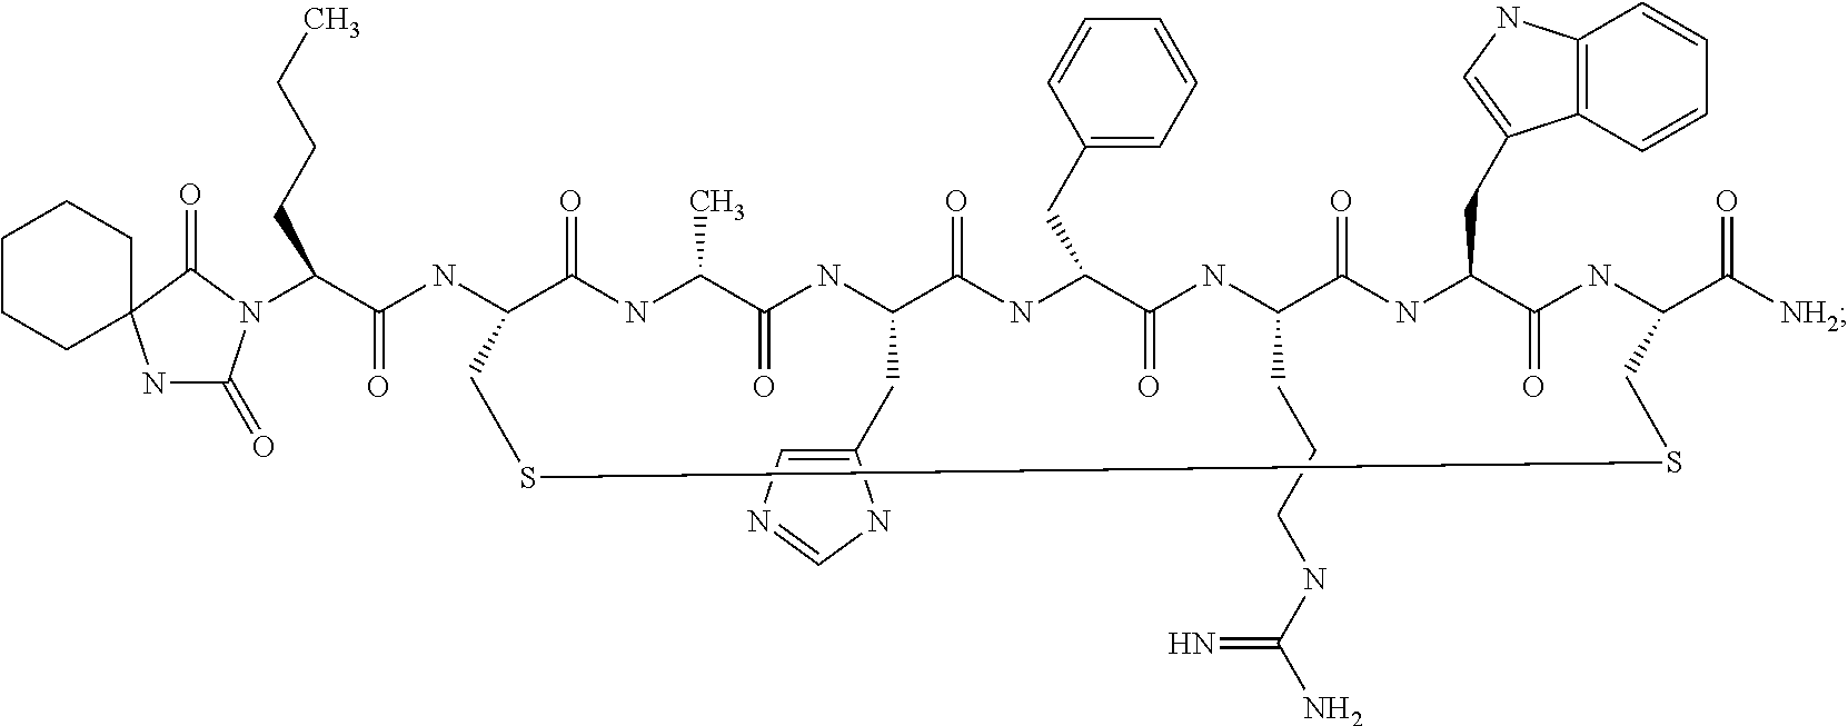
N1C(=O)N(C(C(NC2C(=O)NC(C)C(=O)NC(CC3=CN=CN3)C(=O)NC(CC3=CC=CC=C3)C(=O)NC(CCCNC(N)=N)C(=O)NC(CC3=CNC4=C3C=CC=C4)C(=O)NC(C([NH2])=O)CSSC2)=O)CCCC)C(=O)C12CCCCC2
